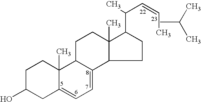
C1C(O)CC2=CC=C3C(C2(C)C1)CCC1(C)C(C(C)C=CC)CCC31.CC(C)C
